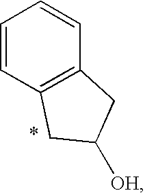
C1=CC2=C(C=C1)CC([OH])C2
